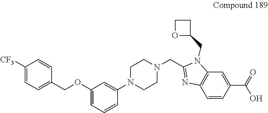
C1([CF3])=CC=C(COC2=CC=CC(N3CCN(CC4=NC5=C(N4CC4CCO4)C=C(C(=O)O)C=C5)CC3)=C2)C=C1
